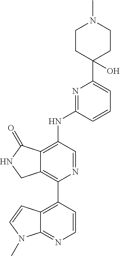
C12=C(NC3=NC(C4(O)CCN(C)CC4)=CC=C3)C=NC(C3=C4C(=NC=C3)N(C)C=C4)=C1CNC2=O
